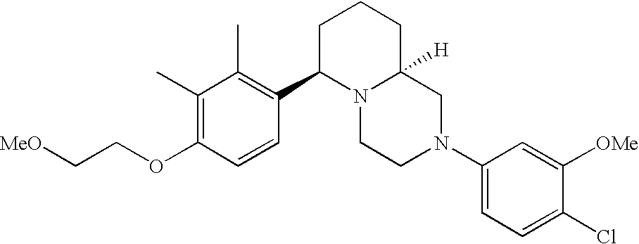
C1(C)=C(OCC[MeO])C=CC(C2N3C([H])(CCC2)CN(C2=CC=C(Cl)C([OMe])=C2)CC3)=C1C
